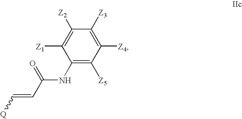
C1(NC(C=C[Q])=O)=C([Z5])C([Z4])=C([Z3])C([Z2])=C1[Z1]
